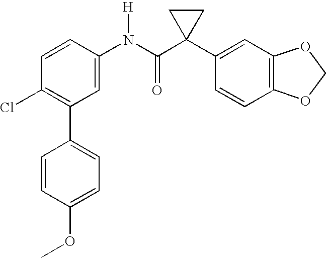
C1(N(C(C2(C3=CC4=C(C=C3)OCO4)CC2)=O)[H])=CC(C2=CC=C(OC)C=C2)=C(Cl)C=C1
